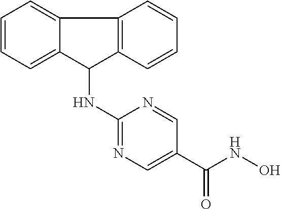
C12=CC=CC=C1C(NC1=NC=C(C(NO)=O)C=N1)C1=C2C=CC=C1
